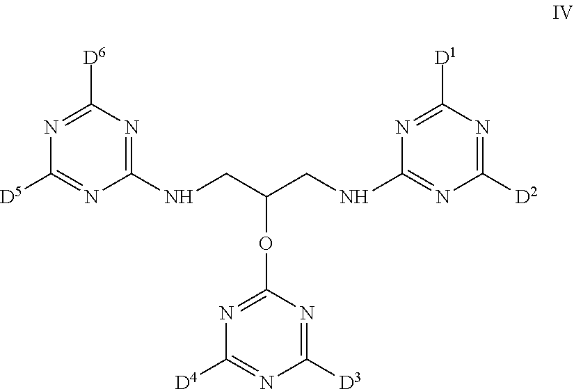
N1=C(OC(CNC2=NC([D2])=NC([D1])=N2)CNC2=NC([D6])=NC([D5])=N2)N=C([D3])N=C1[D4]
